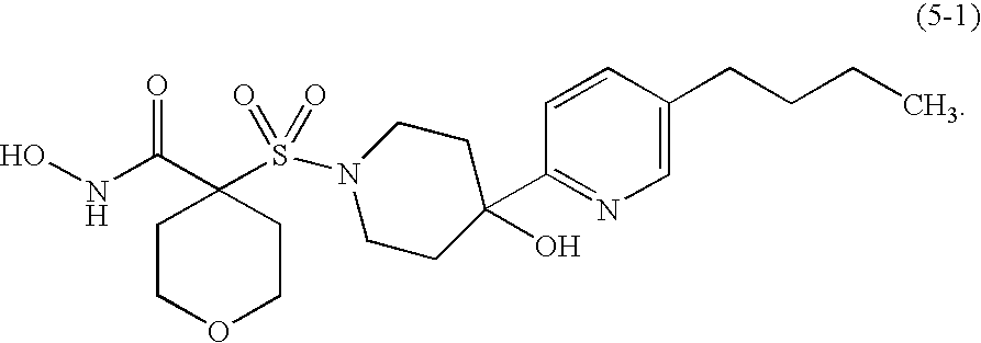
ONC(C1(S(=O)(=O)N2CCC(C3=NC=C(CCCC)C=C3)(O)CC2)CCOCC1)=O
